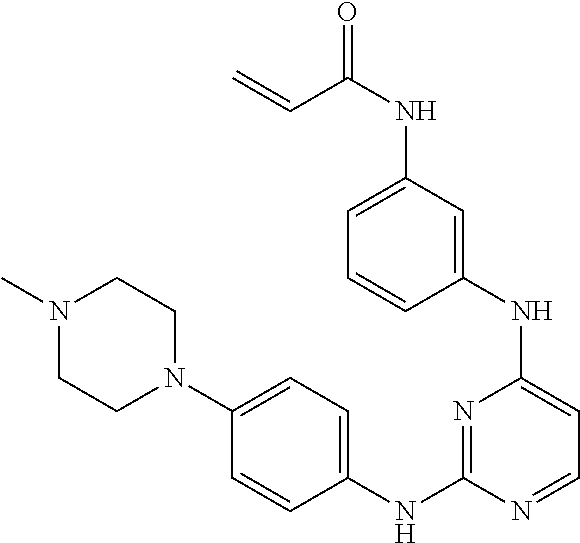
C1(NC2=CC=NC(NC3=CC=C(N4CCN(C)CC4)C=C3)=N2)=CC(NC(=O)C=C)=CC=C1
